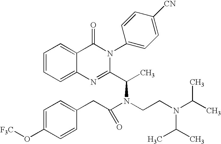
C12=CC=CC=C1C(=O)N(C1=CC=C([CN])C=C1)C(C(C)N(CCN(C(C)C)C(C)C)C(CC1=CC=C(O[F3C])C=C1)=O)=N2
